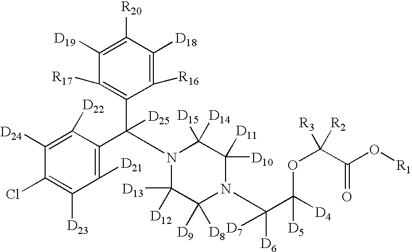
C1([D24])=C([D22])C(C(C2=C([R17])C([D19])=C([R20])C([D18])=C2[R16])([D25])N2C([D13])([D12])C([D9])([D8])N(C(C([D4])(OC([R2])([R3])C(O[R1])=O)[D5])([D6])[D7])C([D10])([D11])C2([D15])[D14])=C([D21])C([D23])=C1Cl
